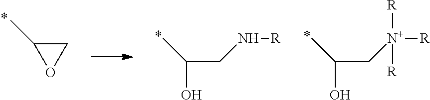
C1C(C)O1.C(CN[R])(C)O.C(C[N+]([R])([R])[R])(C)O
